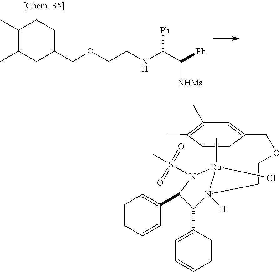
C1(C)=C(C)CC(COCCNC(C([Ph])[NHMs])[Ph])=CC1.C1=CC=CC(C2C(C3=CC=CC=C3)N(CCOCC3=CC(C)=C(C)C=C3)([H])[Ru](Cl)(C)N2S(C)(=O)=O)=C1
